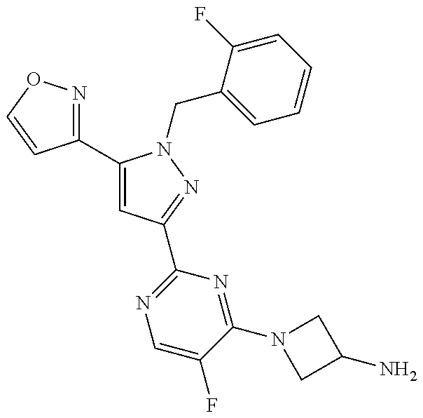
C1(C2=CC(C3=NC=C(F)C(N4CC(N)C4)=N3)=NN2CC2=CC=CC=C2F)=NOC=C1
